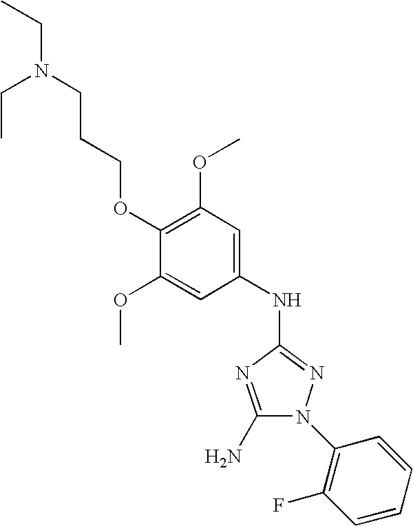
O(CCCN(CC)CC)C1=C(OC)C=C(NC2=NN(C3=C(F)C=CC=C3)C(N)=N2)C=C1OC
